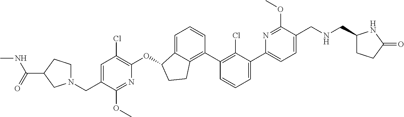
O(C1C2=CC=CC(C3=C(Cl)C(C4=CC=C(CNCC5CCC(=O)N5)C(OC)=N4)=CC=C3)=C2CC1)C1=C(Cl)C=C(CN2CCC(C(=O)NC)C2)C(OC)=N1
